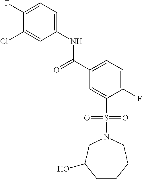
C1(F)=CC=C(NC(=O)C2=CC=C(F)C(S(N3CC(O)CCCC3)(=O)=O)=C2)C=C1Cl
